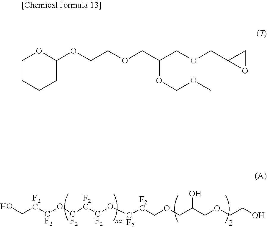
OC[F2C][CF2]O[CF2][F2C][CF2]O[CF2][F2C]COCC(COCCO)O.C1COC(OCCOCC(COCC2OC2)OCOC)CC1
